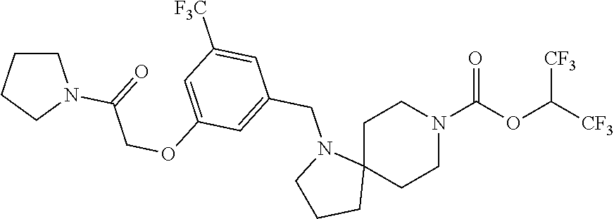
C1CN(C(OC([CF3])[CF3])=O)CCC12CCCN2CC1=CC(OCC(N2CCCC2)=O)=CC([F3C])=C1
